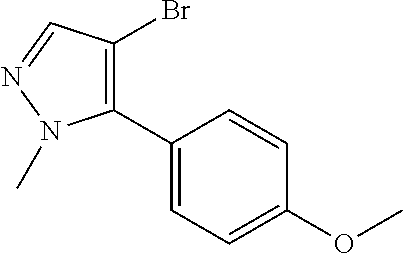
C1(C2=C(Br)C=NN2C)=CC=C(OC)C=C1
